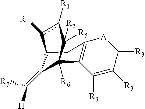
C12C(=C([H])[R7])C([R6])(C3=C(C1)[A]C([R3])C([R3])=C3[R3])C([R5])([R2])c([R1])c2[R4]
